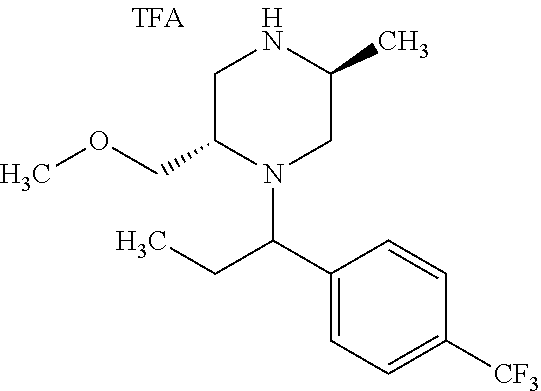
C1=C(C(CC)N2CC(C)NCC2COC)C=CC([CF3])=C1
